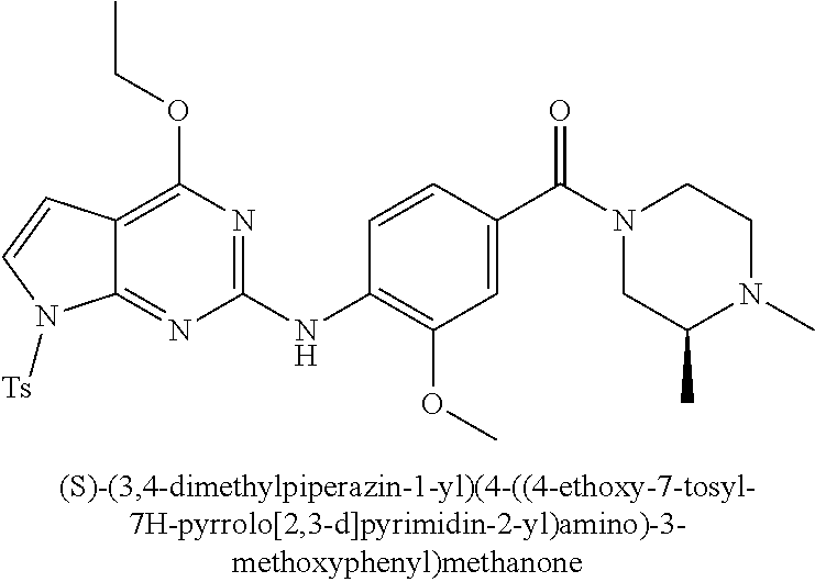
C12=NC(NC3=C(OC)C=C(C(N4CC(C)N(C)CC4)=O)C=C3)=NC(OCC)=C1C=CN2[Ts]
